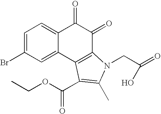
C1=C(Br)C=C2C(=C1)C(=O)C(=O)C1=C2C(C(OCC)=O)=C(C)N1CC(=O)O
